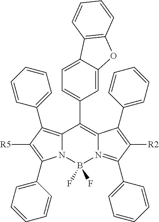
N12C(=C(C3=CC=CC=C3)C([R5])=C1C1=CC=CC=C1)C(C1=CC=C3C(=C1)OC1=C3C=CC=C1)=C1N(=C(C3=CC=CC=C3)C([R2])=C1C1=CC=CC=C1)B2(F)F
